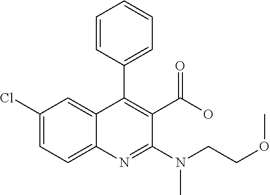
C1(Cl)=CC=C2C(=C1)C(C1=CC=CC=C1)=C(C(=O)O)C(N(C)CCOC)=N2
